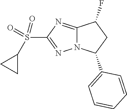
N12C(=NC(S(C3CC3)(=O)=O)=N1)C(F)CC2C1=CC=CC=C1
